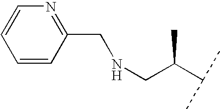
C1=CC(CNCC(C)C(C)C)=NC=C1
